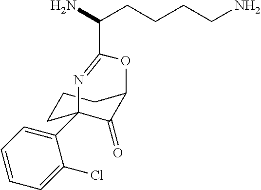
C1(C23CCCC(C2=O)OC(C(N)CCCCN)=N3)=CC=CC=C1Cl
